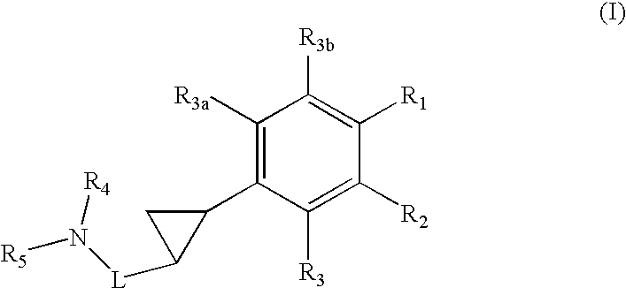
C1([R3a])=C(C2CC2[L]N([R5])[R4])C([R3])=C([R2])C([R1])=C1[R3b]
